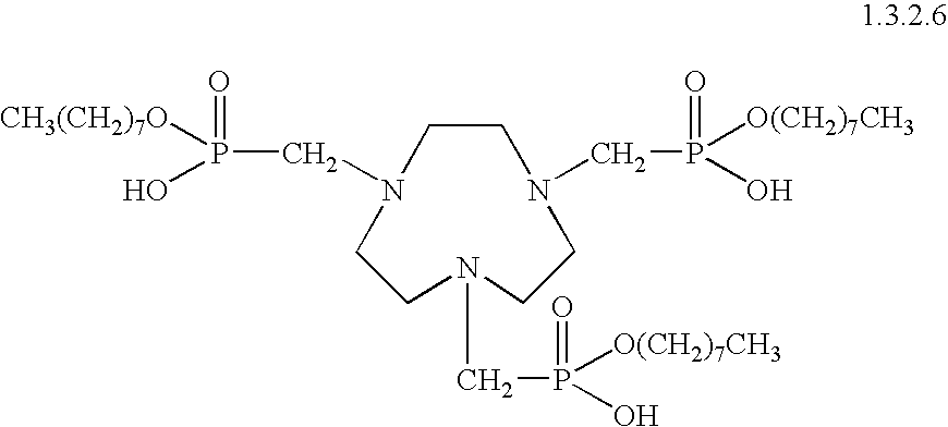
C1CN(CP(=O)([O(CH2)7CH3])O)CCN(CP(=O)(O)[O(CH2)7CH3])CCN1CP(O)([CH3(CH2)7O])=O
